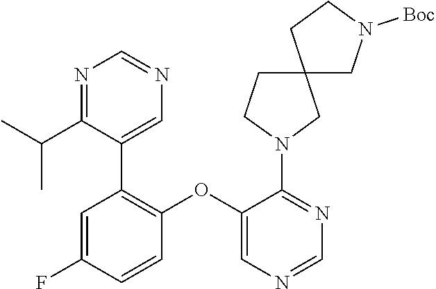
C1=CC(OC2=CN=CN=C2N2CC3(CC2)CN([Boc])CC3)=C(C2=CN=CN=C2C(C)C)C=C1F
